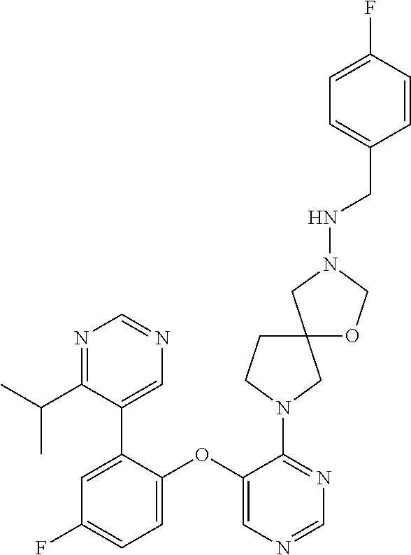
N1(NCC2=CC=C(F)C=C2)COC2(C1)CCN(C1=NC=NC=C1OC1=CC=C(F)C=C1C1=CN=CN=C1C(C)C)C2
